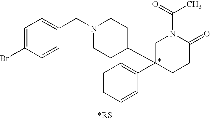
C1=C(Br)C=CC(CN2CCC(C3(C4=CC=CC=C4)CCC(=O)N(C(=O)C)C3)CC2)=C1
